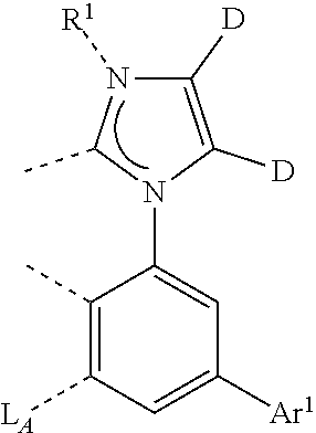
C1([D])=C([D])N(C2=CC([Ar1])=CC([LA])=C2C)C(C)N1[R1]
